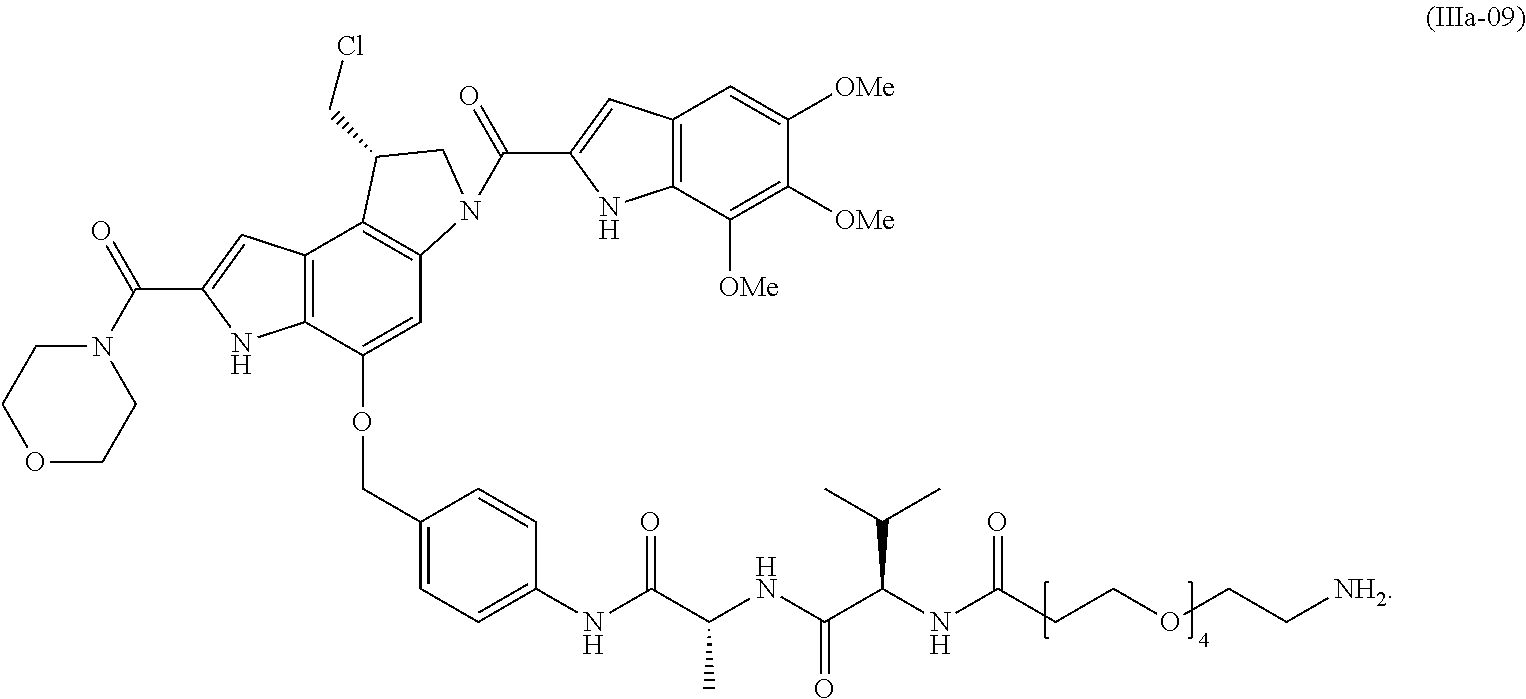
C12=C(C(OCC3=CC=C(NC(C(NC(C(NC(CCOCC[NH2])=O)C(C)C)=O)C)=O)C=C3)=CC3=C1C(CCl)CN3C(=O)C1=CC3=C(N1)C([OMe])=C([OMe])C([OMe])=C3)NC(C(N1CCOCC1)=O)=C2
